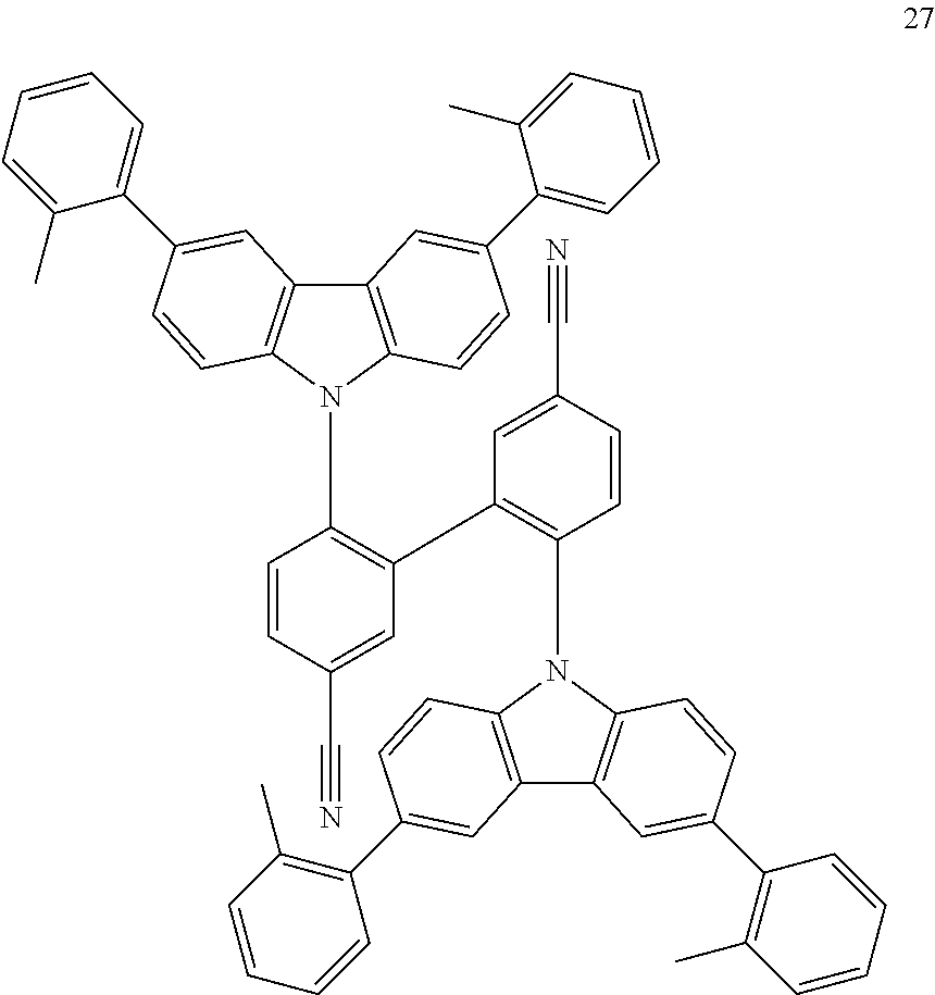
C1(C2=C(N3C4=C(C5=C3C=CC(C3=C(C)C=CC=C3)=C5)C=C(C3=C(C)C=CC=C3)C=C4)C=CC(C#N)=C2)=C(N2C3=C(C4=C2C=CC(C2=CC=CC=C2C)=C4)C=C(C2=CC=CC=C2C)C=C3)C=CC(C#N)=C1
